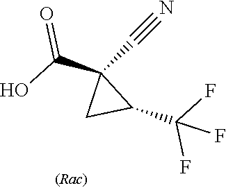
OC(C1(C#N)CC1C(F)(F)F)=O
